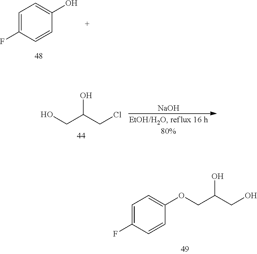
OC(CO)COC1=CC=C(F)C=C1.C1=C(F)C=CC(O)=C1.OC(CCl)CO.[NaOH]
